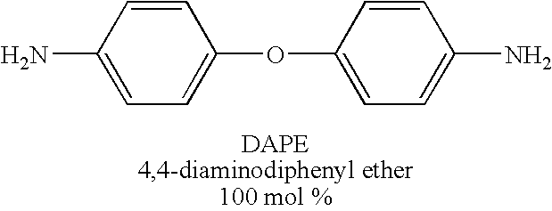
C1(N)=CC=C(OC2=CC=C(N)C=C2)C=C1
